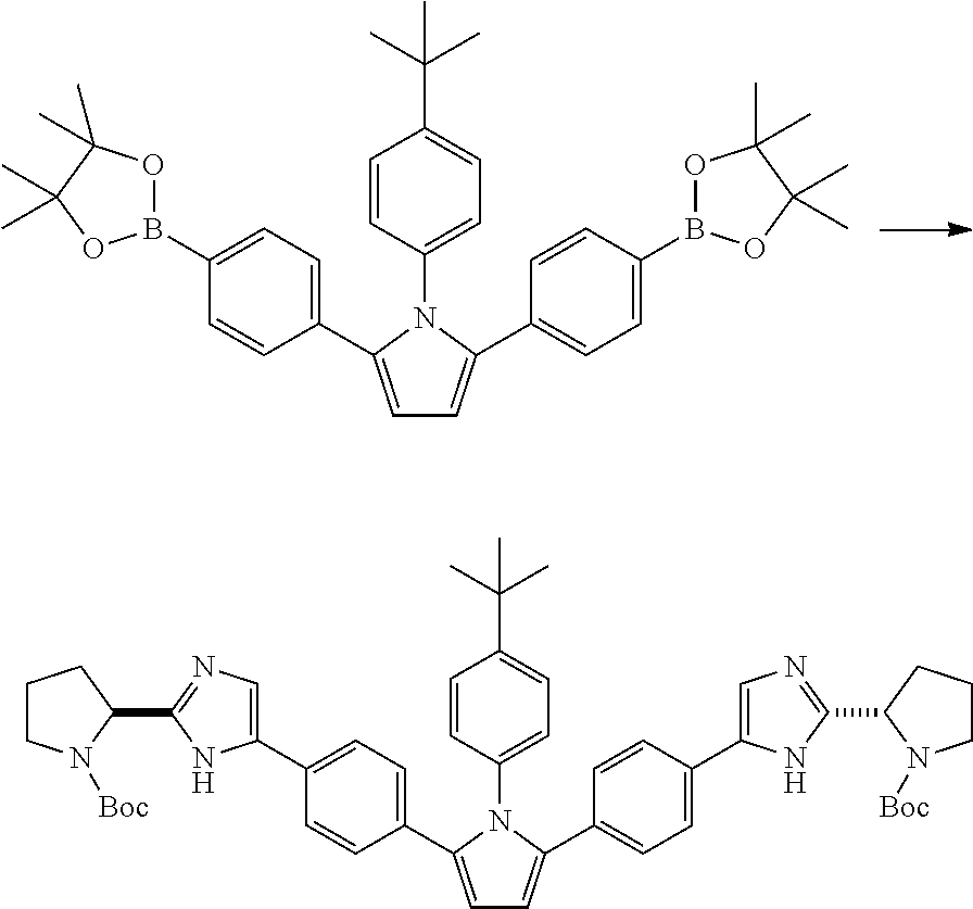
C1(C2=CC=C(C3=CC=C(B4OC(C)(C)C(C)(C)O4)C=C3)N2C2=CC=C(C(C)(C)C)C=C2)=CC=C(B2OC(C)(C)C(C)(C)O2)C=C1.C1(C2=CC=C(C3=CC=C(C4=CN=C(C5CCCN5[Boc])N4)C=C3)N2C2=CC=C(C(C)(C)C)C=C2)=CC=C(C2=CN=C(C3N([Boc])CCC3)N2)C=C1
